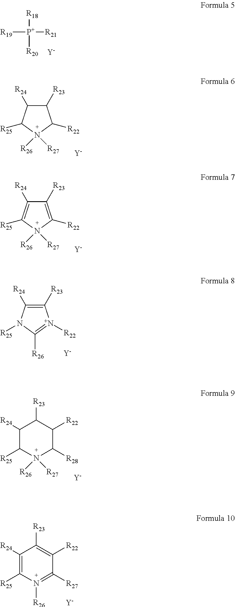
C1([R23])C([R24])C([R25])N([R27])([R26])C1[R22].[Y].C1([R23])=C([R22])N([R27])([R26])C([R25])=C1[R24].[Y].C1([R23])=C([R24])N([R25])C([R26])=[N+]1[R22].[Y].N1([R27])([R26])C([R28])C([R22])C([R23])C([R24])C1[R25].[Y].N1([R26])=C([R27])C([R22])=C([R23])C([R24])=C1[R25].[Y].[R19][P+]([R21])([R18])[R20].[Y]
